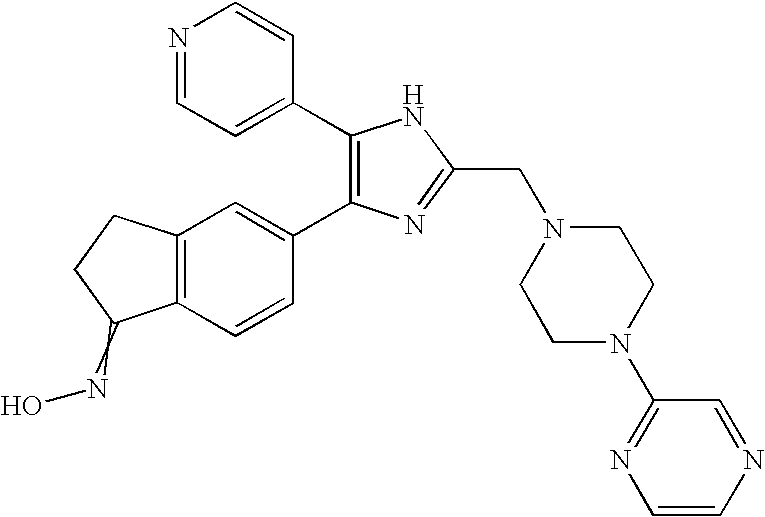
C1(C2=CC=NC=C2)=C(C2=CC3=C(C=C2)C(=NO)CC3)N=C(CN2CCN(C3=NC=CN=C3)CC2)N1
